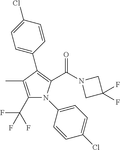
C1(C(F)(F)F)=C(C)C(C2=CC=C(Cl)C=C2)=C(C(N2CC(F)(F)C2)=O)N1C1=CC=C(Cl)C=C1
